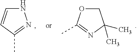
N1C=CC(C)=N1.C1OC(C)=NC1(C)C
